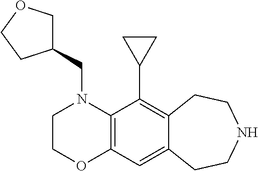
C(N1CCOC2=C1C(C1CC1)=C1C(=C2)CCNCC1)C1COCC1
